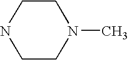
C1CN(C)CCN1
